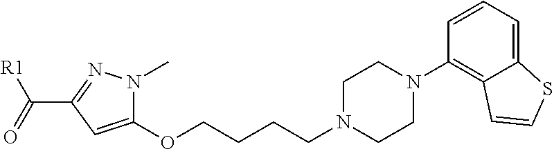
C1(OCCCCN2CCN(C3=C4C(=CC=C3)SC=C4)CC2)=CC(C(=O)[R1])=NN1C
